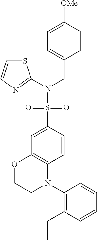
N(S(C1=CC2=C(C=C1)N(C1=C(CC)C=CC=C1)CCO2)(=O)=O)(CC1=CC=C([OMe])C=C1)C1=NC=CS1
